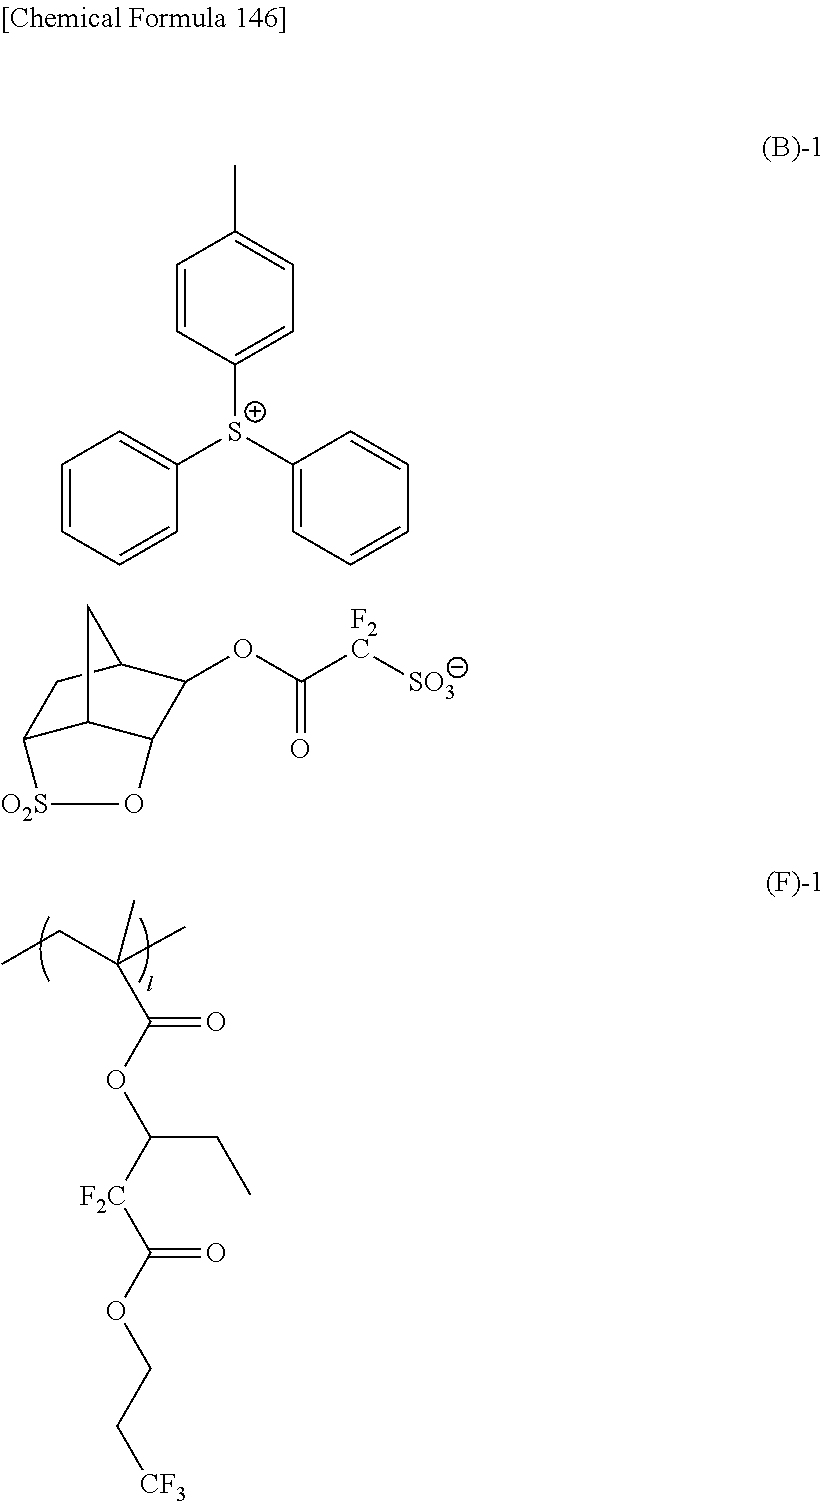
C1=CC([S+](C2=CC=CC=C2)C2=CC=CC=C2)=CC=C1C.C12C3C(C(OC([F2C][SO3])=O)C(C1)C3)O[O2S]2.CCC(C)(C)C(OC([F2C]C(OCC[CF3])=O)CC)=O
